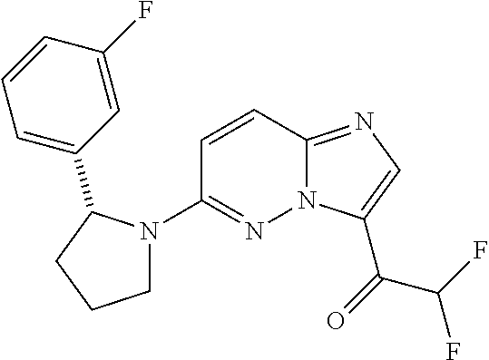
N12C(=NC=C1C(=O)C(F)F)C=CC(N1CCCC1C1=CC=CC(F)=C1)=N2
